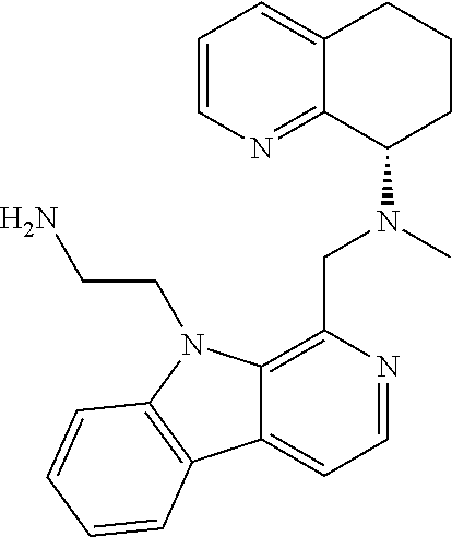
C1=CN=C2C(=C1)CCCC2N(C)CC1=C2C(=CC=N1)C1=C(N2CCN)C=CC=C1
